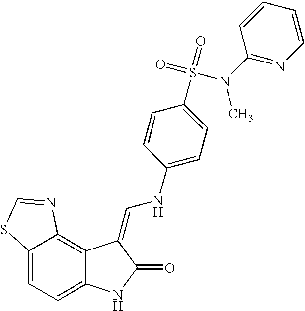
C12=CC=C3C(=C1N=CS2)C(=CNC1=CC=C(S(=O)(=O)N(C2=NC=CC=C2)C)C=C1)C(=O)N3
